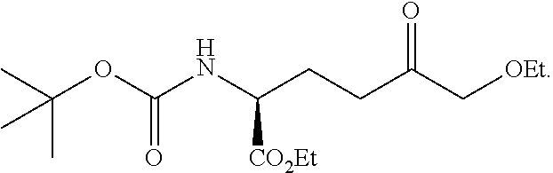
C(CCC(C[OEt])=O)(NC(OC(C)(C)C)=O)[CO2Et]
